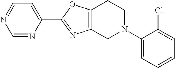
C1(C2=NC3=C(O2)CCN(C2=CC=CC=C2Cl)C3)=CC=NC=N1
